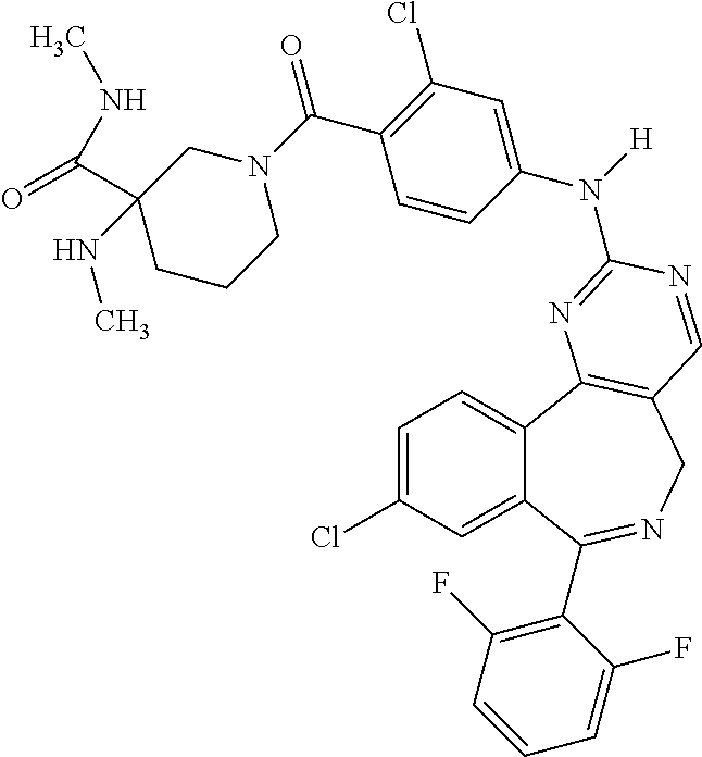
C1=C(Cl)C=C2C(=C1)C1=C(CN=C2C2=C(F)C=CC=C2F)C=NC(N([H])C2=CC(Cl)=C(C(=O)N3CC(NC)(C(=O)NC)CCC3)C=C2)=N1
